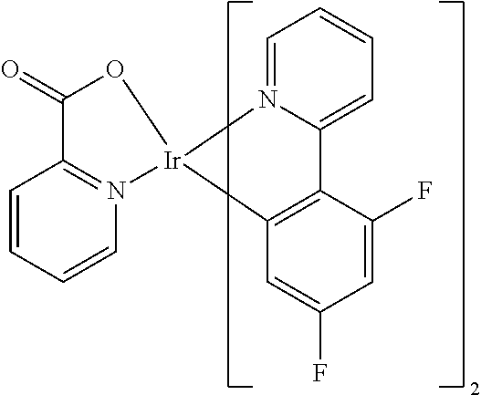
C1=N2C(=CC=C1)C1=C(C=C(F)C=C1F)[Ir]21N2=C(C=CC=C2)C(=O)O1
